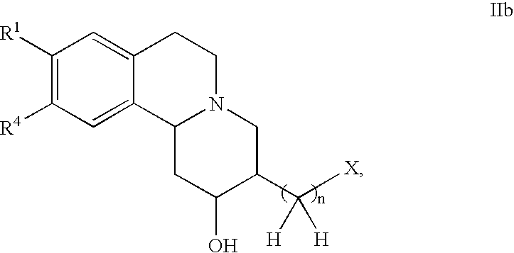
C12=CC([R4])=C([R1])C=C1CCN1C2CC(O)C(C([X])([H])[H])C1
